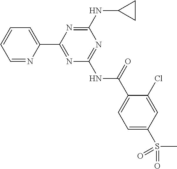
C1=NC(C2=NC(NC(=O)C3=CC=C(S(C)(=O)=O)C=C3Cl)=NC(NC3CC3)=N2)=CC=C1
